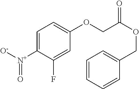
C1=C([N+]([O-])=O)C(F)=CC(OCC(OCC2=CC=CC=C2)=O)=C1
